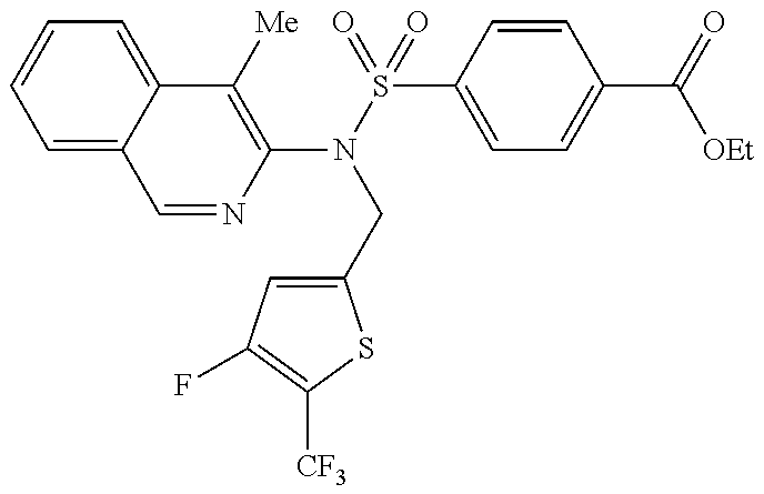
C1=NC(N(S(=O)(=O)C2=CC=C(C(=O)[OEt])C=C2)CC2=CC(F)=C([CF3])S2)=C([Me])C2=CC=CC=C12
